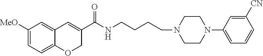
C1([MeO])=CC=C2C(=C1)C=C(C(NCCCCN1CCN(C3=CC=CC([CN])=C3)CC1)=O)CO2
